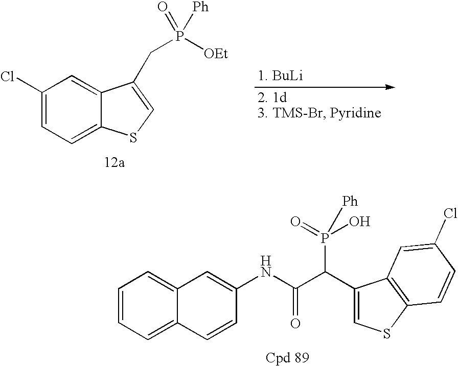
C1(Cl)=CC=C2C(=C1)C(CP([OEt])(=O)[Ph])=CS2.C1=CC=C2C(=C1)C=C(NC(=O)C(P(O)(=O)[Ph])C1=CSC3=C1C=C(Cl)C=C3)C=C2
